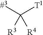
C([T1])([#3])([R4])[R3]
